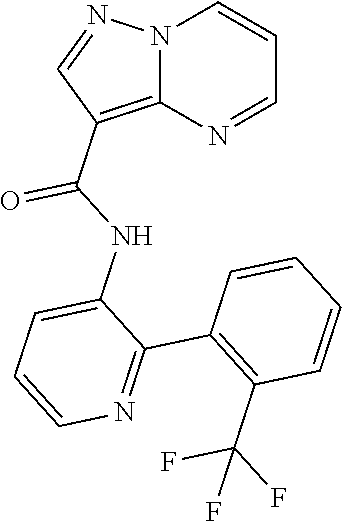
N12C(=C(C(NC3=CC=CN=C3C3=C(C(F)(F)F)C=CC=C3)=O)C=N1)N=CC=C2
